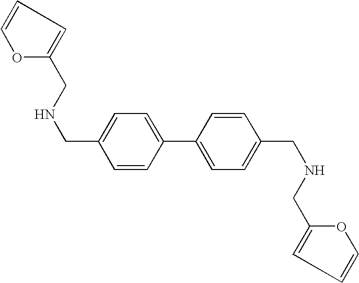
C1=CC(C2=CC=C(CNCC3=CC=CO3)C=C2)=CC=C1CNCC1=CC=CO1
